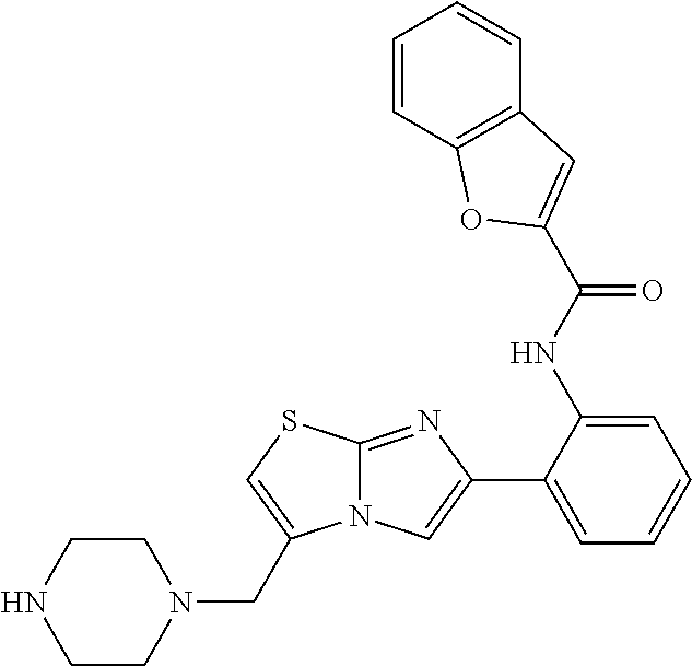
C1(NC(=O)C2=CC3=C(C=CC=C3)O2)=CC=CC=C1C1=CN2C(=N1)SC=C2CN1CCNCC1
